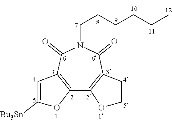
C12=C(C(=O)N(CCCCCC)C(=O)C3=C1OC=C3)C=C([Bu3Sn])O2
